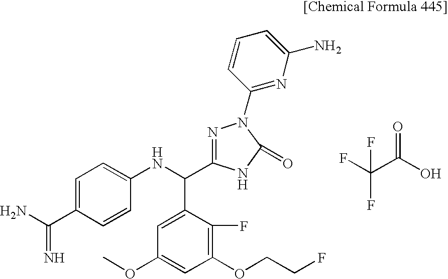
C1(C(N)=N)=CC=C(NC(C2=CC(OC)=CC(OCCF)=C2F)C2=NN(C3=NC(N)=CC=C3)C(=O)N2)C=C1.FC(C(O)=O)(F)F
